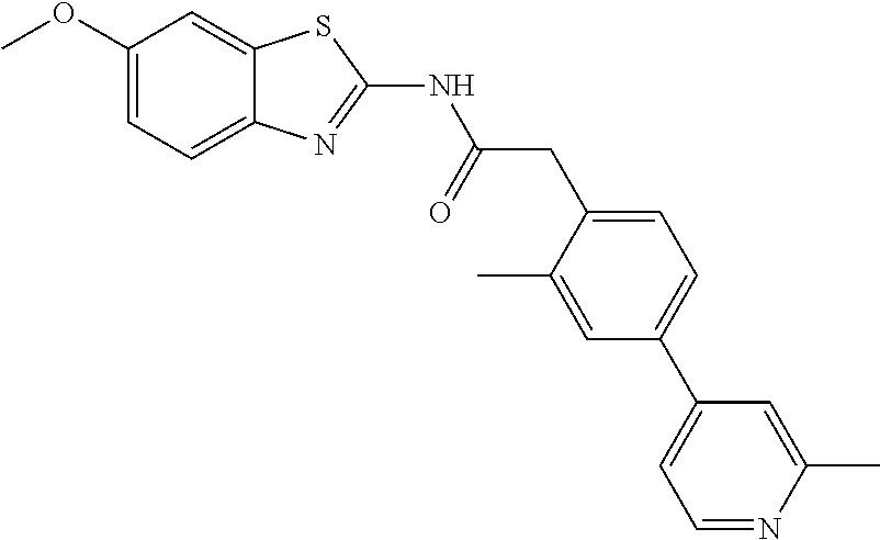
C1(OC)=CC=C2C(=C1)SC(NC(CC1=CC=C(C3=CC=NC(C)=C3)C=C1C)=O)=N2
